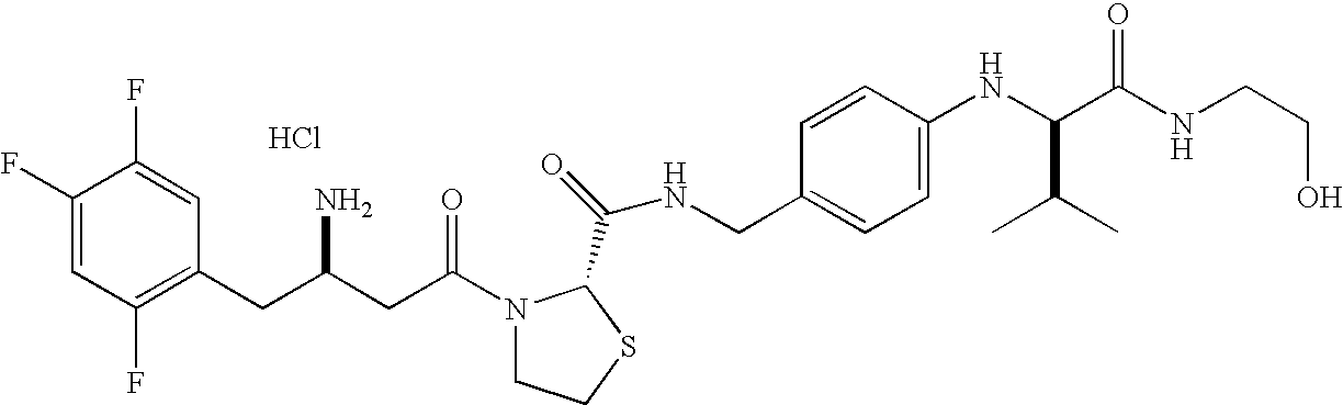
Cl.C1(F)=CC(F)=C(CC(CC(=O)N2CCSC2C(=O)NCC2=CC=C(NC(C(NCCO)=O)C(C)C)C=C2)N)C=C1F
